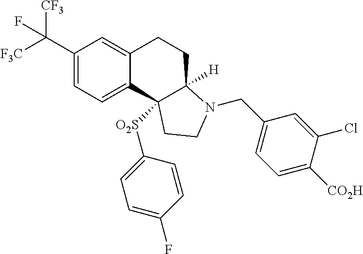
C1(C([F3C])([CF3])F)=CC=C2C(=C1)CCC1([H])N(CC3=CC=C([CO2H])C(Cl)=C3)CCC21[O2S]C1=CC=C(F)C=C1
